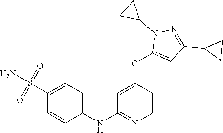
C1(NC2=NC=CC(OC3=CC(C4CC4)=NN3C3CC3)=C2)=CC=C(S(N)(=O)=O)C=C1
